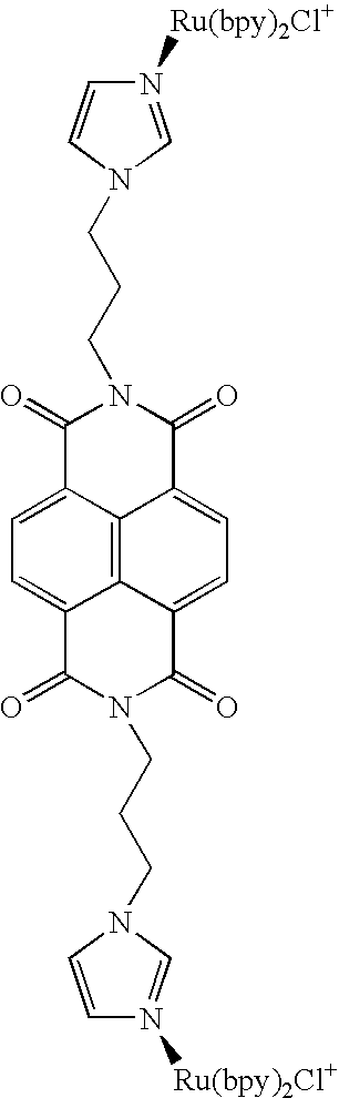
N1([Ru(bpy)2Cl+])=CN(CCCN2C(=O)C3=CC=C4C5=C3C(=CC=C5C(=O)N(CCCN3C=N([Ru(bpy)2Cl+])C=C3)C4=O)C2=O)C=C1
